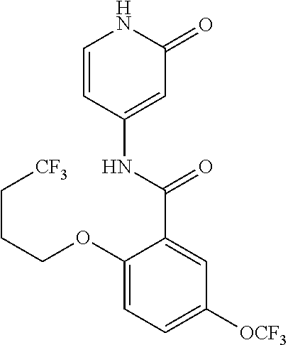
C1=CC(NC(C2=CC([OCF3])=CC=C2OCCC[CF3])=O)=CC(=O)N1
